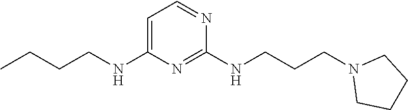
C1=C(NCCCC)N=C(NCCCN2CCCC2)N=C1
